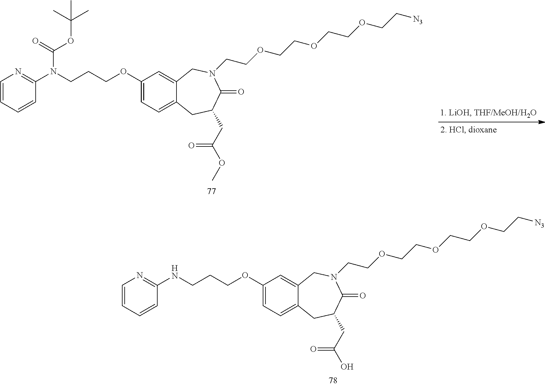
C1(OCCCN(C2=NC=CC=C2)C(OC(C)(C)C)=O)=CC=C2C(=C1)CN(CCOCCOCCOCC[N3])C(=O)C(CC(OC)=O)C2.C1(OCCCNC2=NC=CC=C2)=CC=C2C(=C1)CN(CCOCCOCCOCC[N3])C(=O)C(CC(O)=O)C2
